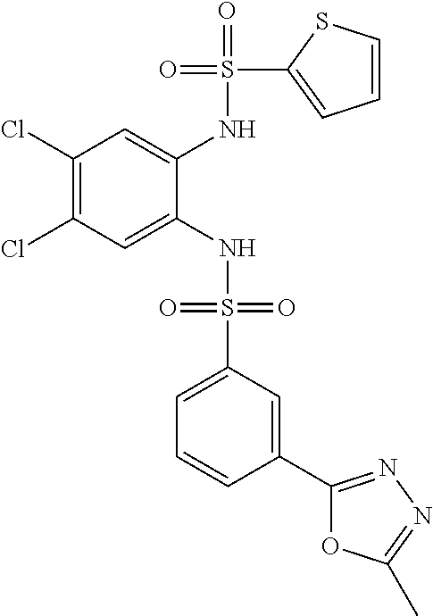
C1(Cl)=C(Cl)C=C(NS(=O)(=O)C2=CC=CC(C3=NN=C(C)O3)=C2)C(NS(=O)(C2=CC=CS2)=O)=C1
